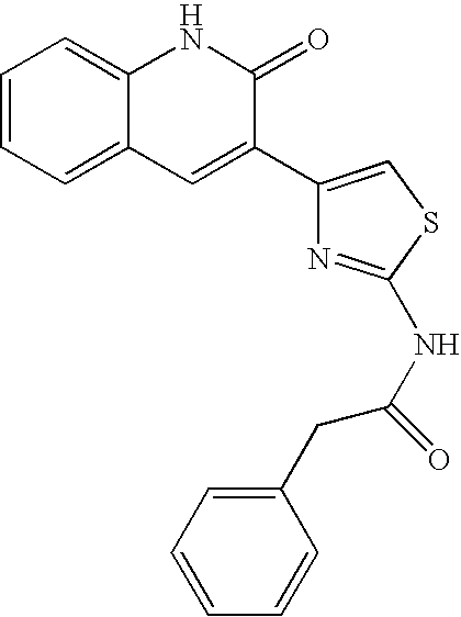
C1=CC=C2C(=C1)NC(=O)C(C1=CSC(NC(CC3=CC=CC=C3)=O)=N1)=C2
